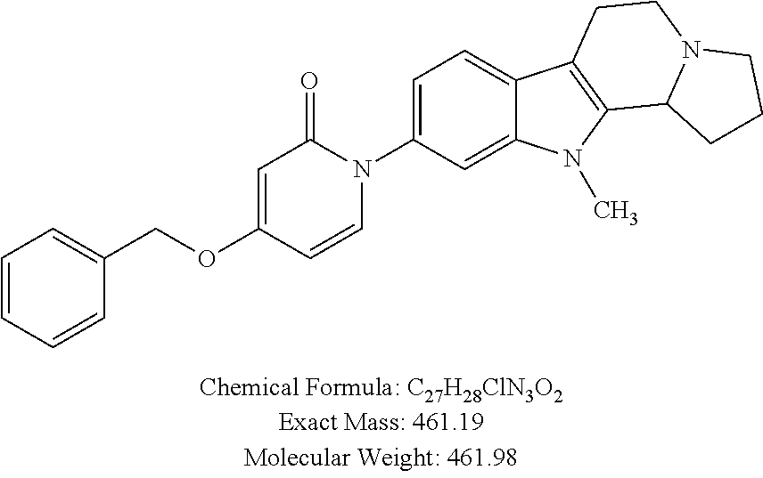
C1=C(N2C(=O)C=C(OCC3=CC=CC=C3)C=C2)C=C2C(=C1)C1=C(N2C)C2N(CC1)CCC2
